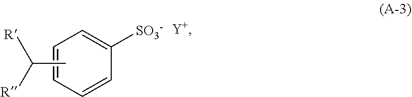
C1=CC=CC=C1[SO3-].CC([R])[R]
